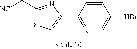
C1=CC(C2=CSC(C[NC])=N2)=NC=C1.Br
